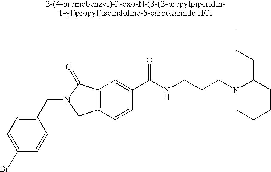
C1(Br)=CC=C(CN2CC3=C(C2=O)C=C(C(NCCCN2CCCCC2CCC)=O)C=C3)C=C1
